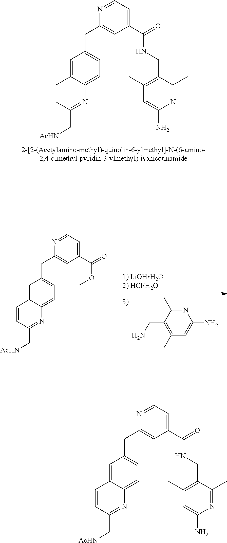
C(C1=CC(C(=O)NCC2=C(C)C=C(N)N=C2C)=CC=N1)C1=CC=C2C(=C1)C=CC(C[AcHN])=N2.N1=C(C)C(CN)=C(C)C=C1N.C(C1=CC(C(=O)OC)=CC=N1)C1=CC=C2C(=C1)C=CC(C[AcHN])=N2.C(C1=CC(C(=O)NCC2=C(C)C=C(N)N=C2C)=CC=N1)C1=CC=C2C(=C1)C=CC(C[AcHN])=N2
